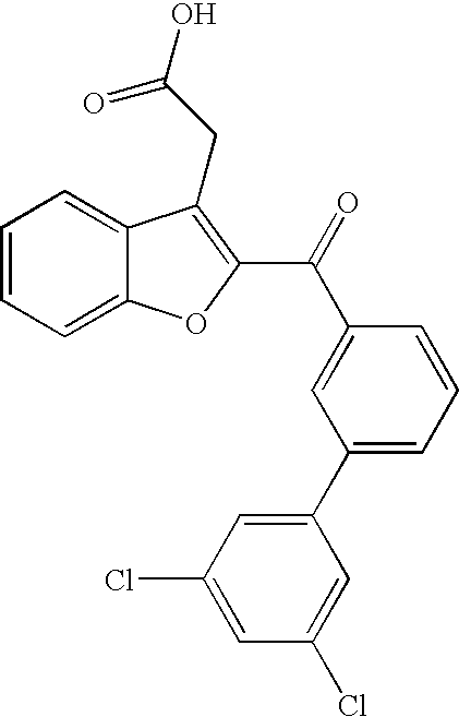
C1=CC=C2C(=C1)C(CC(O)=O)=C(C(=O)C1=CC(C3=CC(Cl)=CC(Cl)=C3)=CC=C1)O2
